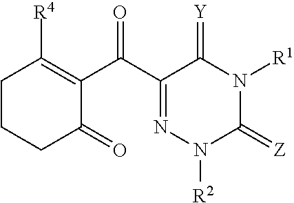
C1CCC(=O)C(C(C2=NN([R2])C(=[Z])N([R1])C2=[Y])=O)=C1[R4]
